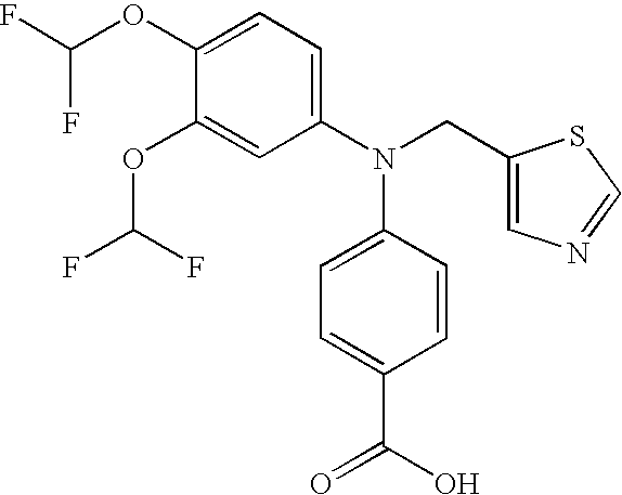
C1(OC(F)F)=CC(N(CC2=CN=CS2)C2=CC=C(C(O)=O)C=C2)=CC=C1OC(F)F
